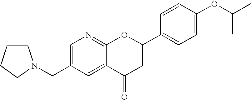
C1=C(CN2CCCC2)C=C2C(=N1)OC(C1=CC=C(OC(C)C)C=C1)=CC2=O
